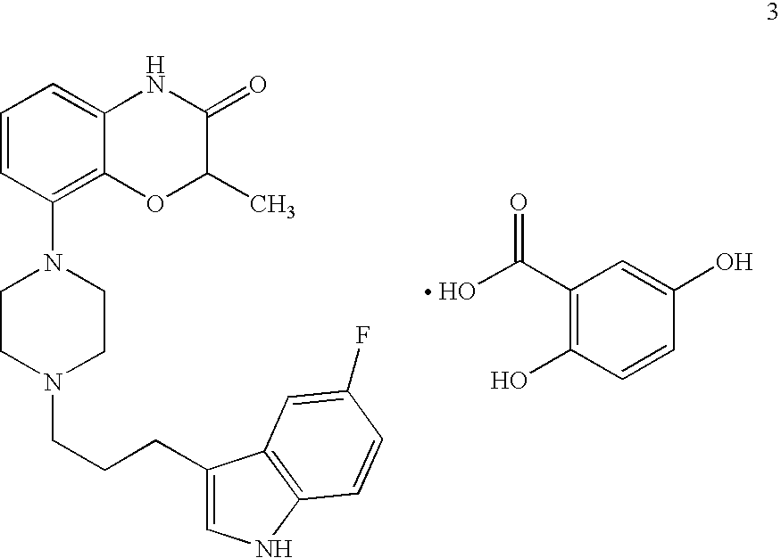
C1(C(O)=O)=C(O)C=CC(O)=C1.C1=CC(N2CCN(CCCC3=CNC4=C3C=C(F)C=C4)CC2)=C2C(=C1)NC(=O)C(C)O2
